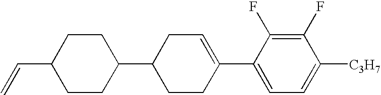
C1(F)=C(F)C(C2=CCC(C3CCC(C=C)CC3)CC2)=CC=C1[C3H7]
